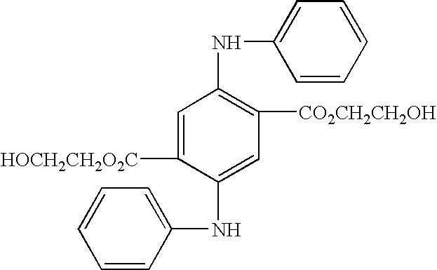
C1([HOCH2CH2O2C])=CC(NC2=CC=CC=C2)=C([CO2CH2CH2OH])C=C1NC1=CC=CC=C1
